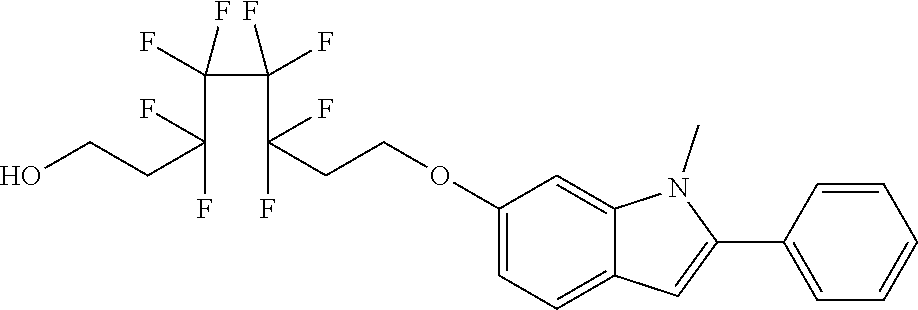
C(F)(CCO)(F)C(C(F)(F)C(CCOC1=CC=C2C(=C1)N(C)C(C1=CC=CC=C1)=C2)(F)F)(F)F
